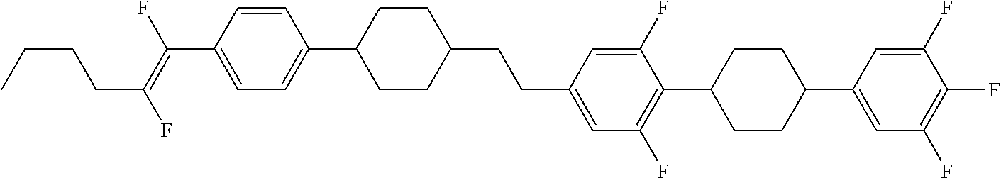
C1=CC(C(=C(F)CCCC)F)=CC=C1C1CCC(CCC2=CC(F)=C(C3CCC(C4=CC(F)=C(F)C(F)=C4)CC3)C(F)=C2)CC1
